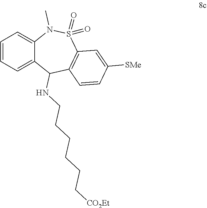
C1=CC=C2C(=C1)N(C)S(=O)(=O)C1=C(C2NCCCCCC[CO2Et])C=CC([SMe])=C1
